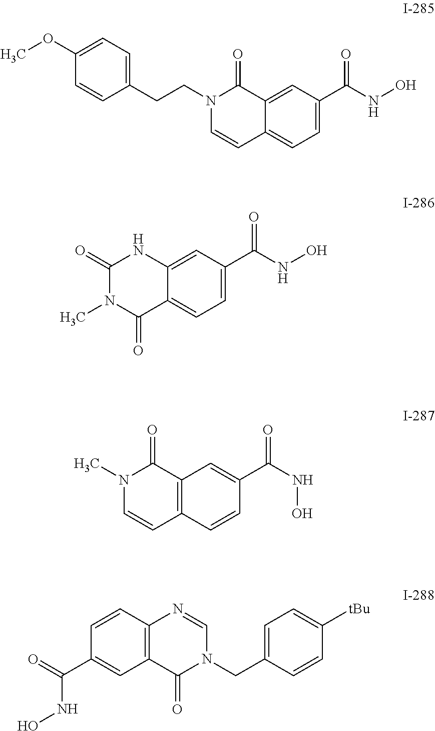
C1(OC)=CC=C(CCN2C=CC3=CC=C(C(NO)=O)C=C3C2=O)C=C1.C1(=O)N(C)C(=O)C2=CC=C(C(=O)NO)C=C2N1.N1(C)C=CC2=C(C1=O)C=C(C(=O)NO)C=C2.C1=CC2=C(C=C1C(NO)=O)C(=O)N(CC1=CC=C([tBu])C=C1)C=N2
